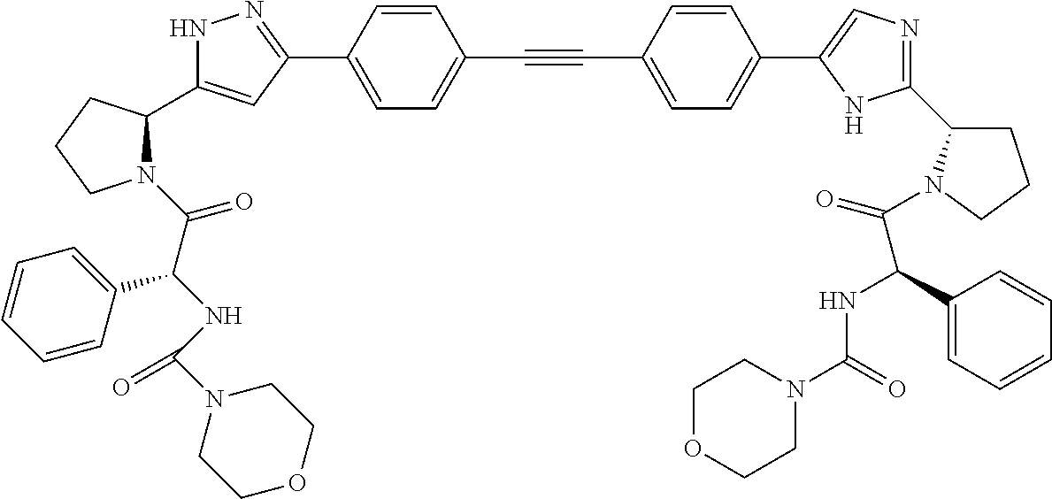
N1C(C2N(C(C(NC(N3CCOCC3)=O)C3=CC=CC=C3)=O)CCC2)=CC(C2=CC=C(C#CC3=CC=C(C4=CN=C(C5CCCN5C(=O)C(C5=CC=CC=C5)NC(=O)N5CCOCC5)N4)C=C3)C=C2)=N1
